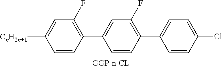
C1=C([CnH2n+1])C=CC(C2=CC(F)=C(C3=CC=C(Cl)C=C3)C=C2)=C1F.[GGP-n-CL]
